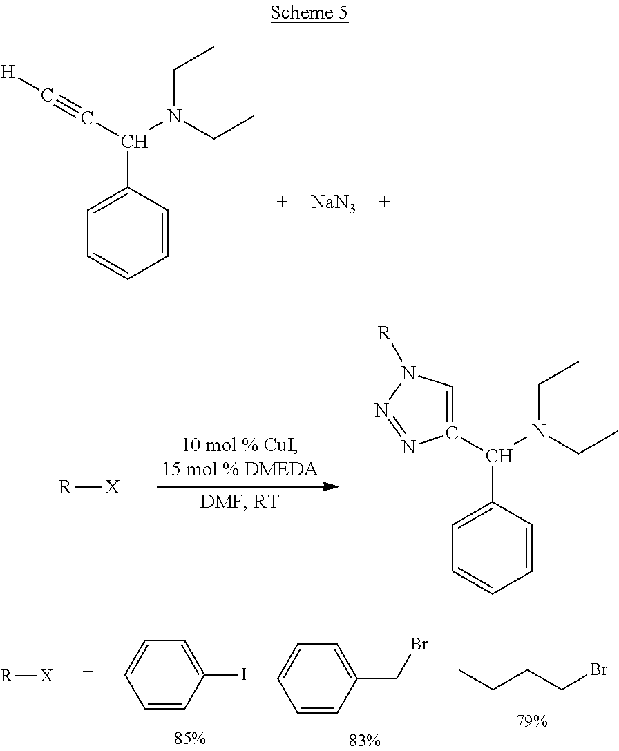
C1=C(C(C#C[H])N(CC)CC)C=CC=C1.[NaN3].[R][X].C1=C(C(C2=CN([R])N=N2)N(CC)CC)C=CC=C1.CCCCBr.C1=CC=CC(CBr)=C1.C1=CC=CC(I)=C1.[R][X]
